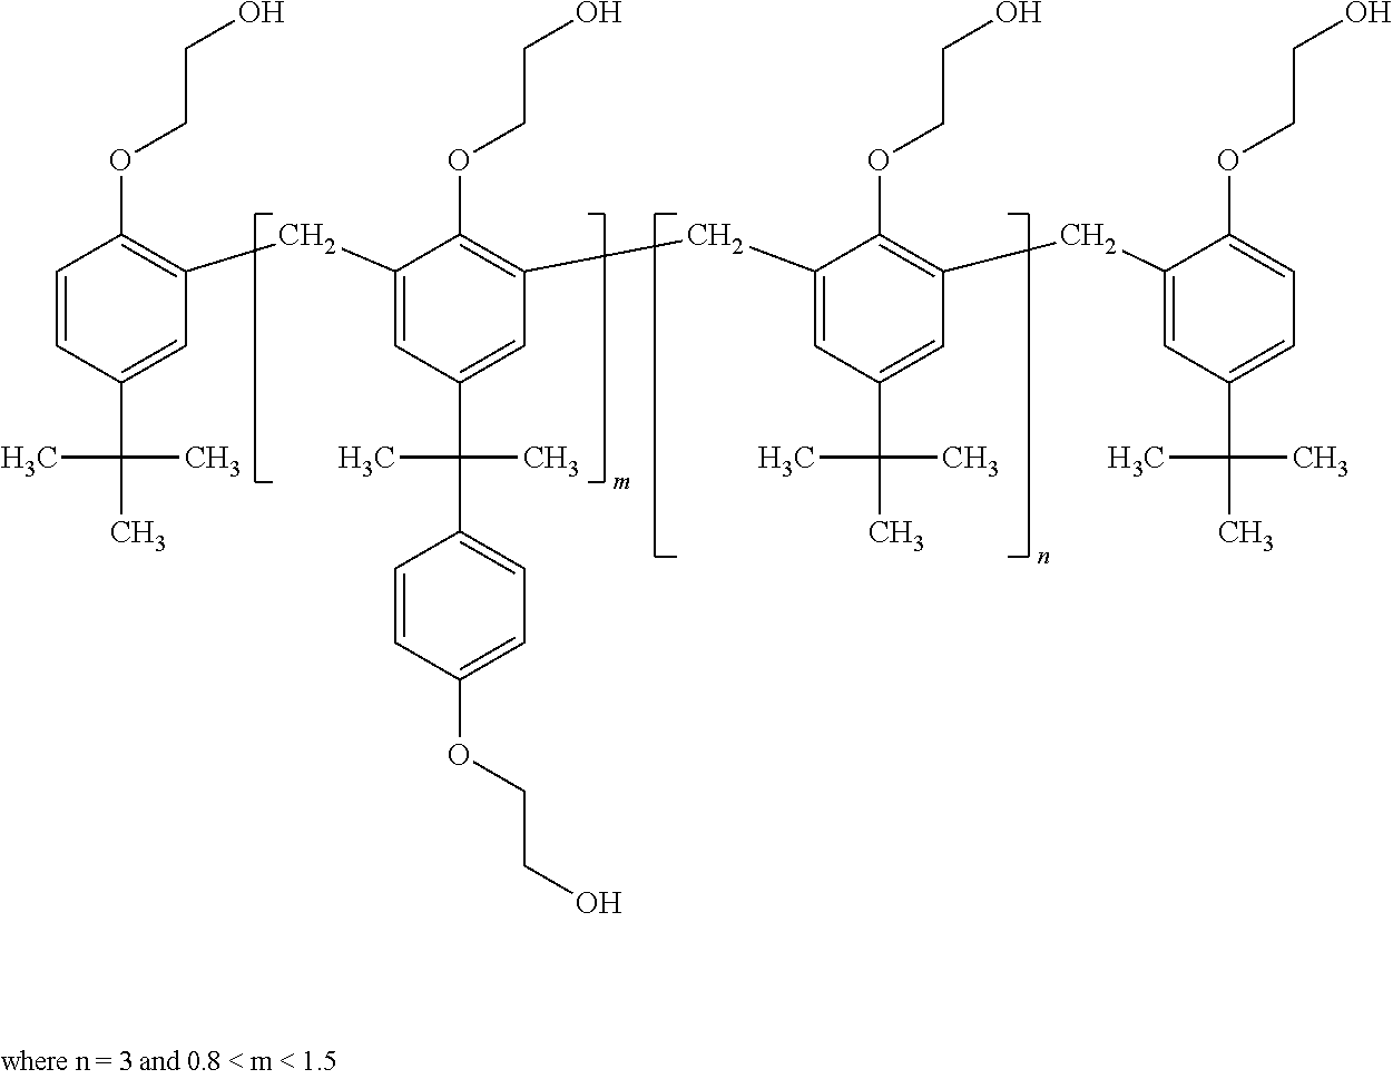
C1=CC(C(C)(C)C)=CC(CC2=CC(C(C3=CC=C(OCCO)C=C3)(C)C)=CC(CC3=CC(C(C)(C)C)=CC(CC4=CC(C(C)(C)C)=CC=C4OCCO)=C3OCCO)=C2OCCO)=C1OCCO
